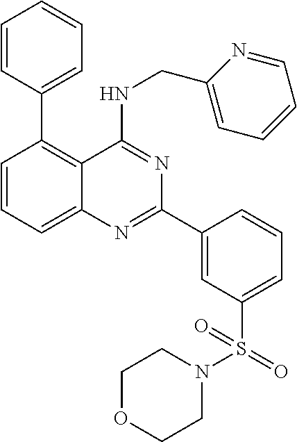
C1=CC=C2C(=C1C1=CC=CC=C1)C(NCC1=CC=CC=N1)=NC(C1=CC(S(=O)(N3CCOCC3)=O)=CC=C1)=N2
